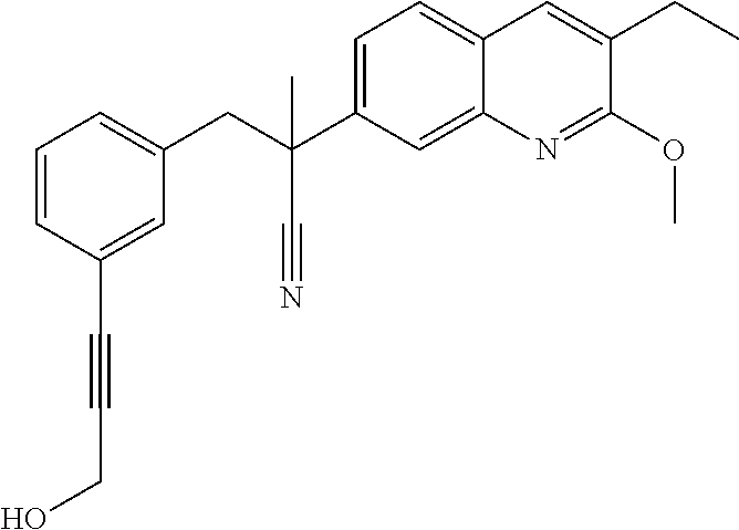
C1=C(C(C)(C#N)CC2=CC=CC(C#CCO)=C2)C=C2C(=C1)C=C(CC)C(OC)=N2
